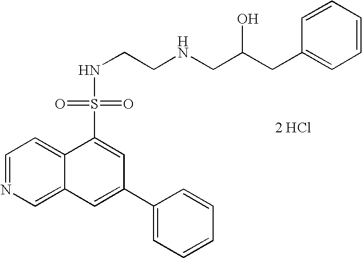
C1=NC=C2C(=C1)C(S(=O)(=O)NCCNCC(CC1=CC=CC=C1)O)=CC(C1=CC=CC=C1)=C2.[2 HCl]
